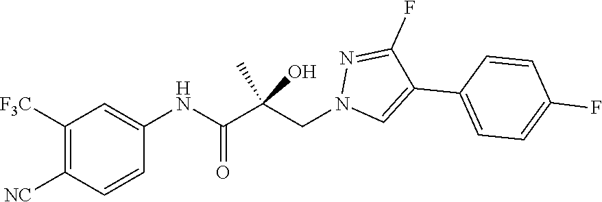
C1=CC([NC])=C([F3C])C=C1NC(C(CN1C=C(C2=CC=C(F)C=C2)C(F)=N1)(C)O)=O
